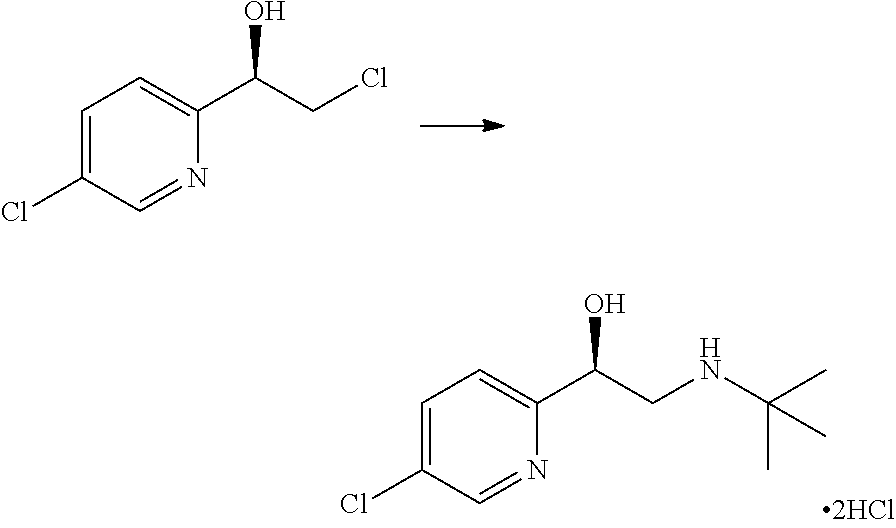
C1=C(Cl)C=NC(C(CCl)O)=C1.C1=C(Cl)C=NC(C(CNC(C)(C)C)O)=C1
